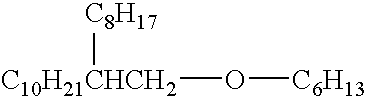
[C6H13]O[C10H21CHCH2][C8H17]
